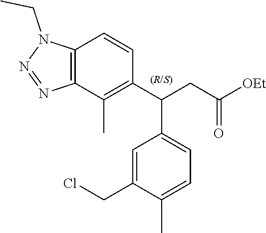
C12=C(C(C)=C(C(CC([OEt])=O)C3=CC=C(C)C(CCl)=C3)C=C1)N=NN2CC
